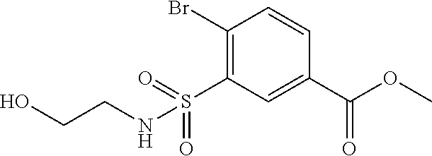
C1(Br)=C(S(=O)(NCCO)=O)C=C(C(OC)=O)C=C1
